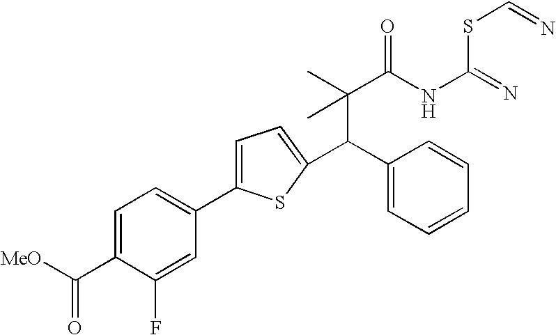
C(C(C)(C(NC(SC=N)=N)=O)C)(C1=CC=CC=C1)C1=CC=C(C2=CC=C(C(=O)[MeO])C(F)=C2)S1
